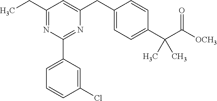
CCC1=NC(C2=CC=CC(Cl)=C2)=NC(CC2=CC=C(C(C(=O)[OCH3])(C)C)C=C2)=C1
